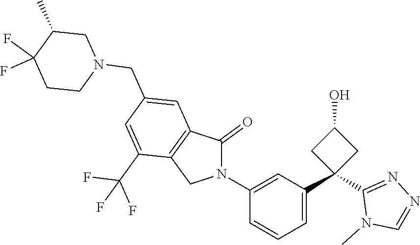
C1C(C)C(F)(F)CCN1CC1=CC2=C(C(C(F)(F)F)=C1)CN(C1=CC(C3(C4=NN=CN4C)CC(O)C3)=CC=C1)C2=O
